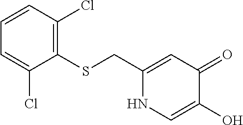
C1(CSC2=C(Cl)C=CC=C2Cl)=CC(=O)C(O)=CN1
